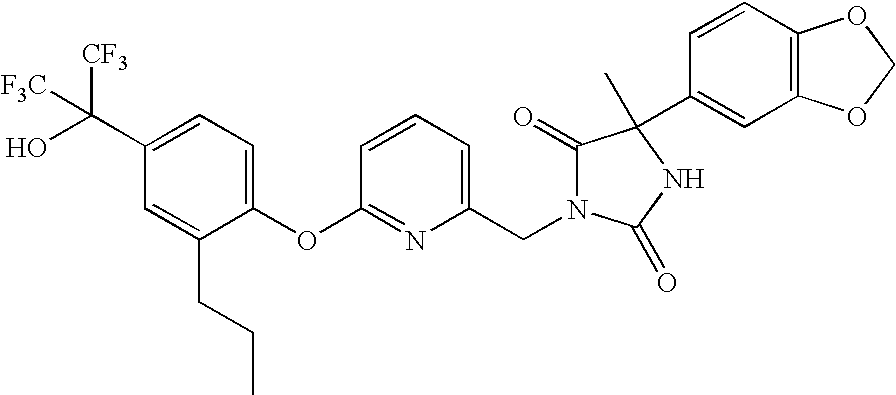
C1(OC2=NC(CN3C(=O)C(C)(C4=CC5=C(C=C4)OCO5)NC3=O)=CC=C2)=CC=C(C(O)([CF3])[F3C])C=C1CCC
